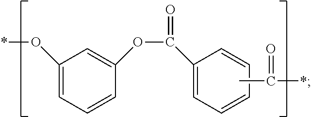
C1(O*)=CC=CC(OC(=O)C2=CC=CC=C2)=C1.CC(=O)*
